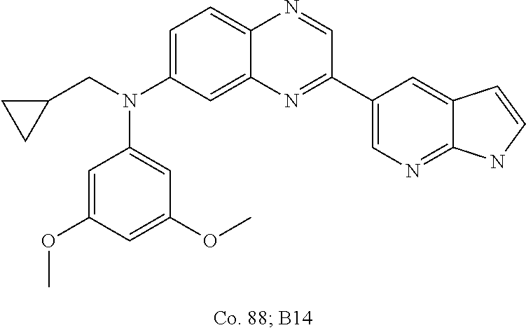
C1=C(OC)C=C(OC)C=C1N(CC1CC1)C1=CC=C2C(=C1)N=C(C1=CN=C3C(=C1)C=CN3)C=N2
